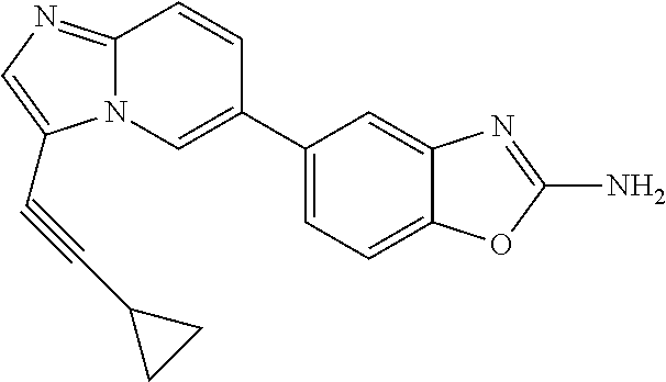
N12C(=NC=C1C#CC1CC1)C=CC(C1=CC=C3C(=C1)N=C(N)O3)=C2
